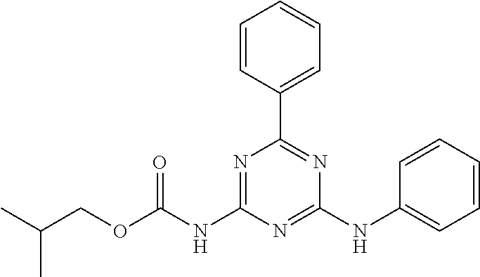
C1(C2=NC(NC3=CC=CC=C3)=NC(NC(OCC(C)C)=O)=N2)=CC=CC=C1
